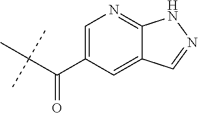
C(C(C)(C)C)(C1=CN=C2C(=C1)C=NN2)=O
